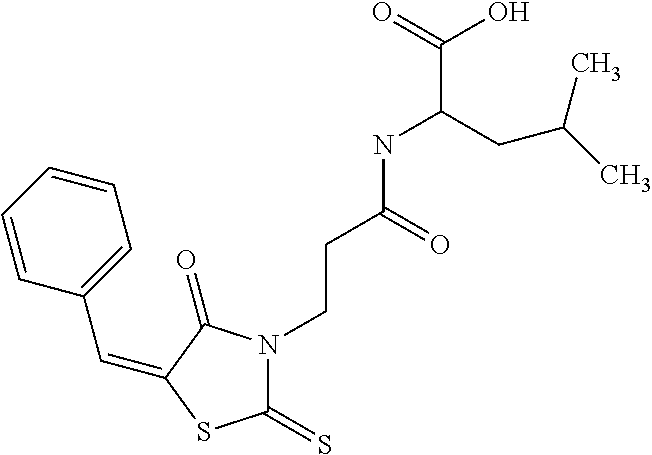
C(C1=CC=CC=C1)=C1C(=O)N(CCC(NC(C(O)=O)CC(C)C)=O)C(=S)S1
